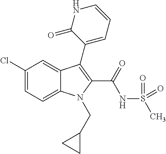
C1(Cl)=CC=C2C(=C1)C(C1=CC=CNC1=O)=C(C(=O)NS(C)(=O)=O)N2CC1CC1
